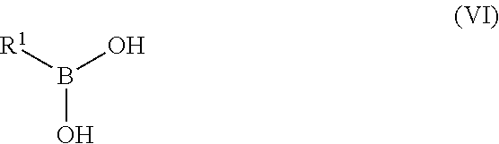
[R1]B(O)O
